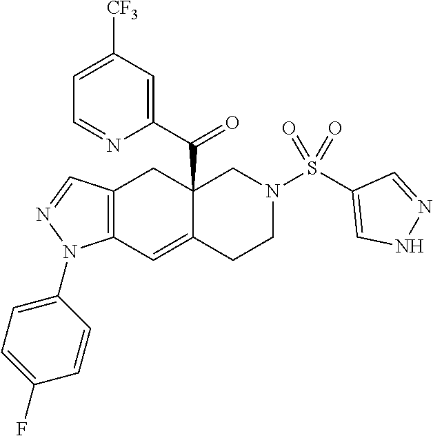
C12=C(C=C3C(C(C4=CC([CF3])=CC=N4)=O)(C1)CN(S(C1=CNN=C1)(=O)=O)CC3)N(C1=CC=C(F)C=C1)N=C2
